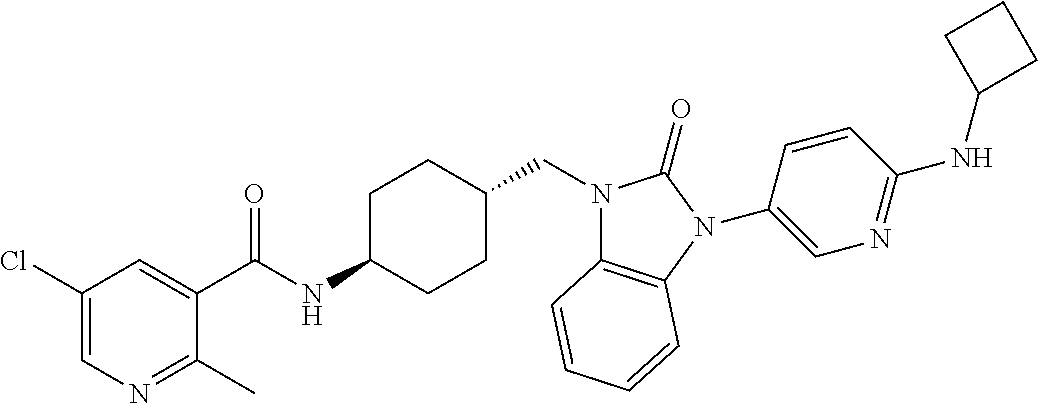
C1(Cl)=CN=C(C)C(C(NC2CCC(CN3C4=C(N(C5=CN=C(NC6CCC6)C=C5)C3=O)C=CC=C4)CC2)=O)=C1
